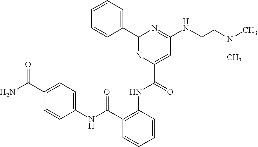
C1=CC=C(C2=NC(C(NC3=C(C(NC4=CC=C(C(N)=O)C=C4)=O)C=CC=C3)=O)=CC(NCCN(C)C)=N2)C=C1
